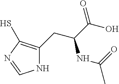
N1C(CC(C(O)=O)NC(C)=O)=C(S)N=C1
